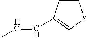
C1=CC(C=CC)=CS1
